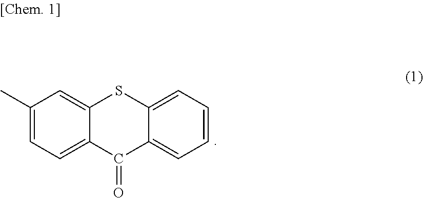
C12=CC(C)=CC=C1C(=O)C1=CC=CC=C1S2
